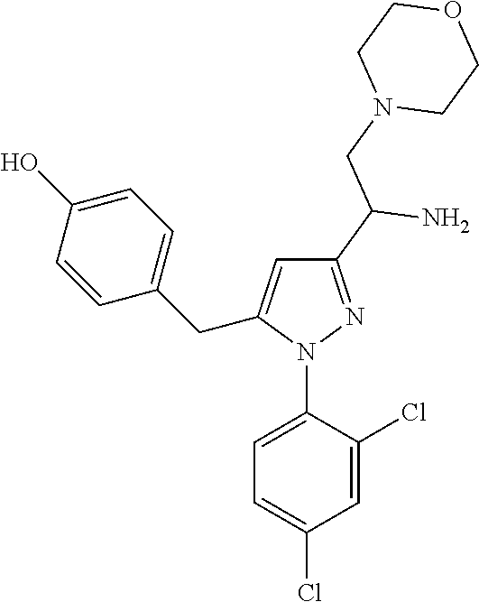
C1(C(CN2CCOCC2)N)=NN(C2=CC=C(Cl)C=C2Cl)C(CC2=CC=C(O)C=C2)=C1
